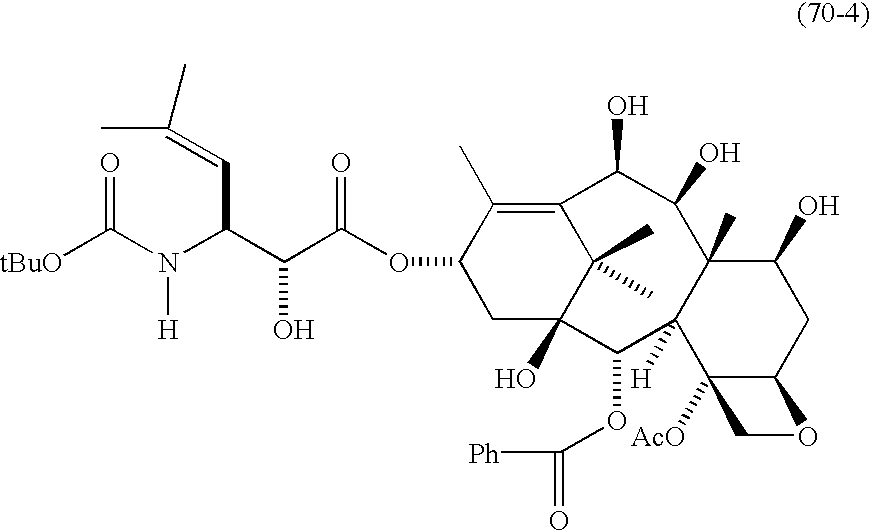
O=C(N(C(C=C(C)C)C(C(OC1CC2(O)C(C)(C)C(=C1C)C(O)C(O)C1(C)C([H])(C2OC([Ph])=O)C2([AcO])C(CC1O)OC2)=O)O)[H])[tBuO]
